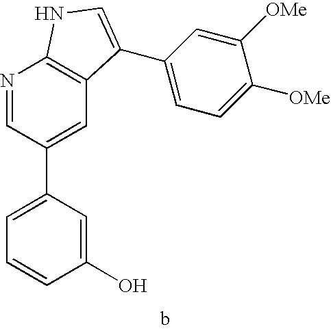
C1(O)=CC(C2=CC3=C(N=C2)NC=C3C2=CC=C([OMe])C([OMe])=C2)=CC=C1
